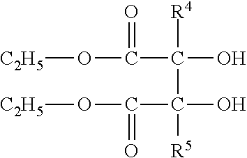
C(C(O)(C([R5])(C(O[C2H5])=O)O)[R4])(O[C2H5])=O
